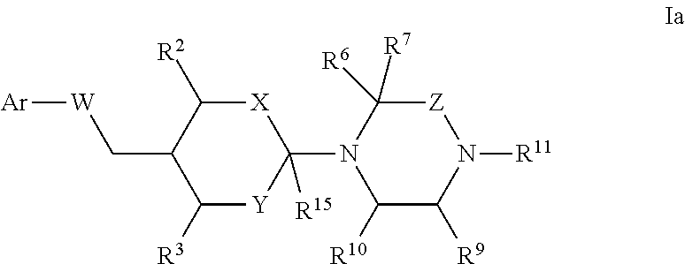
[X]1C([R2])C(C[W][Ar])C([R3])[Y]C1(N1C([R10])C([R9])N([R11])[Z]C1([R7])[R6])[R15]
